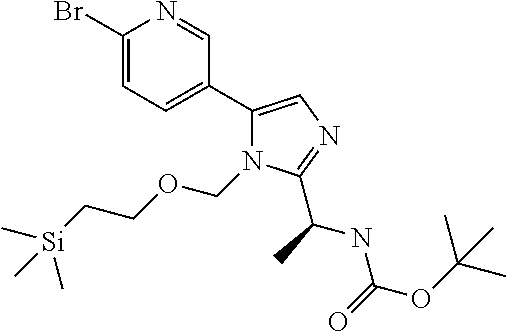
C1(Br)=CC=C(C2=CN=C(C(C)NC(OC(C)(C)C)=O)N2COCC[Si](C)(C)C)C=N1
